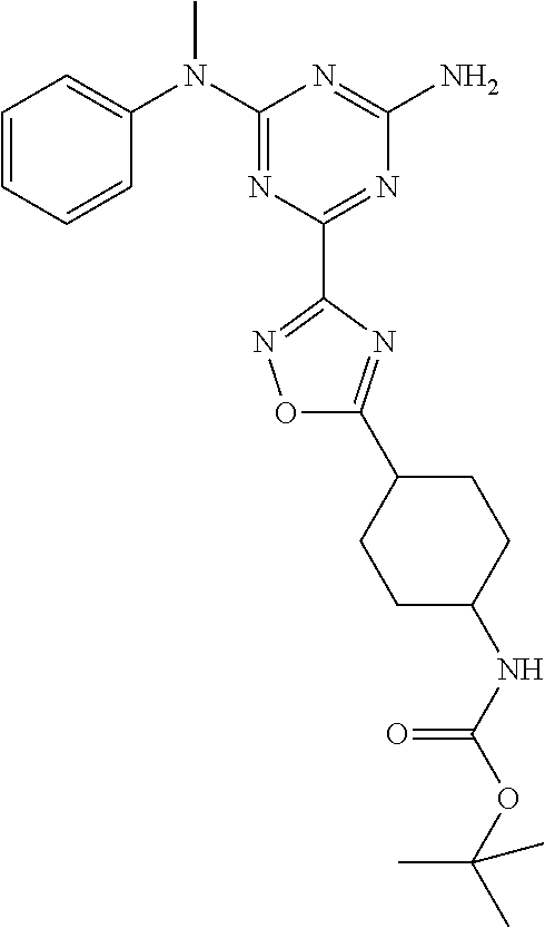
C1=CC=CC(N(C2=NC(C3=NOC(C4CCC(NC(OC(C)(C)C)=O)CC4)=N3)=NC(N)=N2)C)=C1
